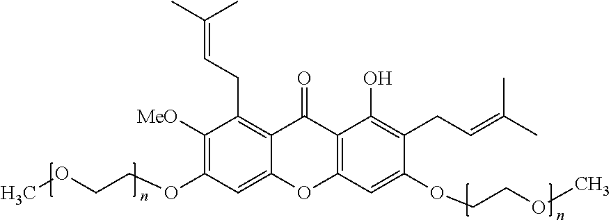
C1([MeO])=C(OCCOC)C=C2C(=C1CC=C(C)C)C(=O)C1=C(O2)C=C(OCCOC)C(CC=C(C)C)=C1O
